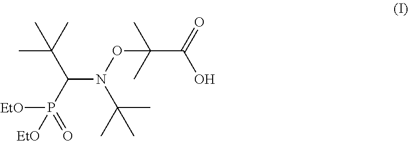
C(N(OC(C(=O)O)(C)C)C(C)(C)C)(P(=O)([EtO])[EtO])C(C)(C)C
